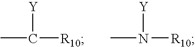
CC([Y])[R10].CN([Y])[R10]
